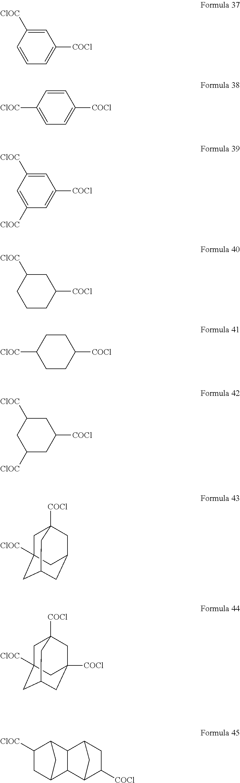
C1=C([ClOC])C=CC=C1[COCl].C1=CC([ClOC])=CC=C1[COCl].C1=C([ClOC])C=C([ClOC])C=C1[COCl].C1C([ClOC])CCCC1[COCl].C1CC([ClOC])CCC1[COCl].C1C([ClOC])CC([ClOC])CC1[COCl].C1C2([ClOC])CC3CC(CC1([COCl])C3)C2.C1C2([ClOC])CC3CC([COCl])(CC1([COCl])C3)C2.C1([ClOC])CC2C3C(C1C2)C1CC([COCl])C3C1
